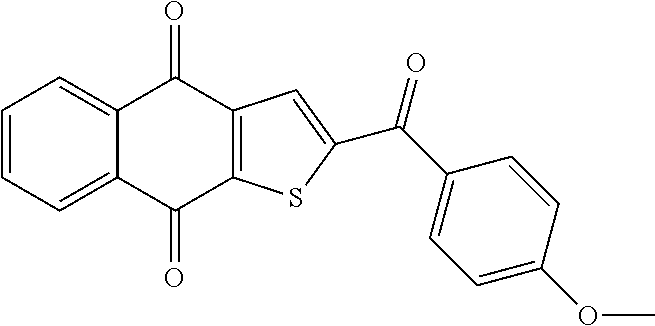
C1=CC=C2C(=C1)C(=O)C1=C(C2=O)SC(C(C2=CC=C(OC)C=C2)=O)=C1
